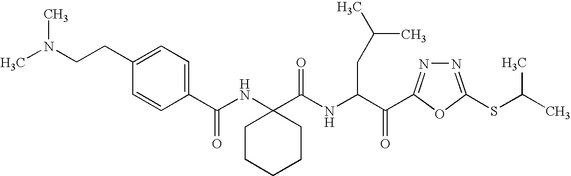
C(NC(C(=O)C1=NN=C(SC(C)C)O1)CC(C)C)(=O)C1(NC(C2=CC=C(CCN(C)C)C=C2)=O)CCCCC1
